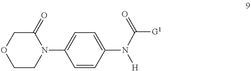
C1CN(C2=CC=C(N([H])C(=O)[G1])C=C2)C(=O)CO1
